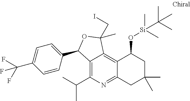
C1(C(C)C)=C2C(=C3C(=N1)CC(C)(C)CC3O[Si](C(C)(C)C)(C)C)C(CI)(C)OC2C1=CC=C(C(F)(F)F)C=C1
